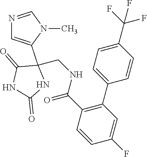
N1=CN(C)C(C2(CNC(=O)C3=C(C4=CC=C(C(F)(F)F)C=C4)C=C(F)C=C3)C(=O)NC(=O)N2)=C1
